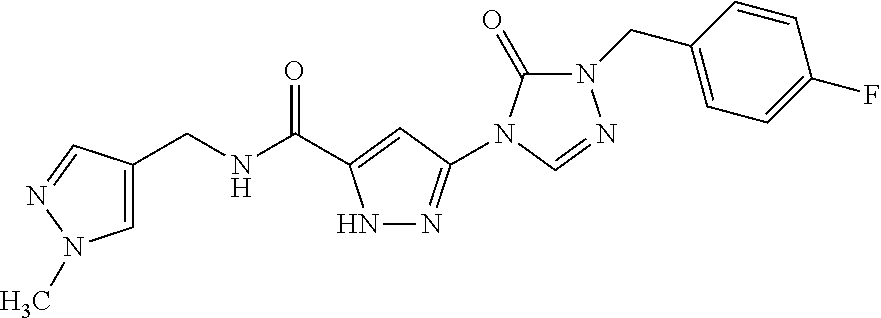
C1=C(CNC(=O)C2=CC(N3C=NN(CC4=CC=C(F)C=C4)C3=O)=NN2)C=NN1C
